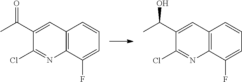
O=C(C1=CC2=C(N=C1Cl)C(F)=CC=C2)C.OC(C1=CC2=C(N=C1Cl)C(F)=CC=C2)C
